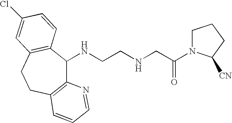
C12=C(CCC3=C(C1NCCNCC(=O)N1CCCC1[CN])C=CC(Cl)=C3)C=CC=N2
